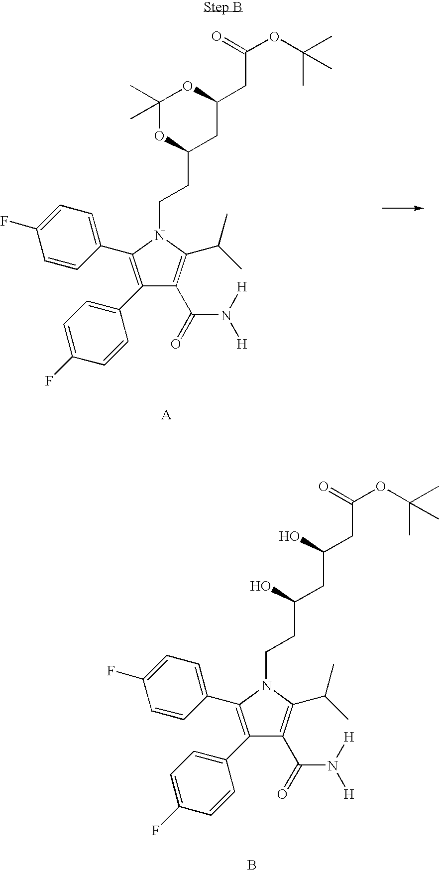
C1(C2=C(C3=CC=C(F)C=C3)C(C(=O)N([H])[H])=C(C(C)C)N2CCC2CC(CC(OC(C)(C)C)=O)OC(C)(C)O2)=CC=C(F)C=C1.C1(C2=C(C3=CC=C(F)C=C3)C(C(=O)N([H])[H])=C(C(C)C)N2CCC(CC(CC(OC(C)(C)C)=O)O)O)=CC=C(F)C=C1.B
